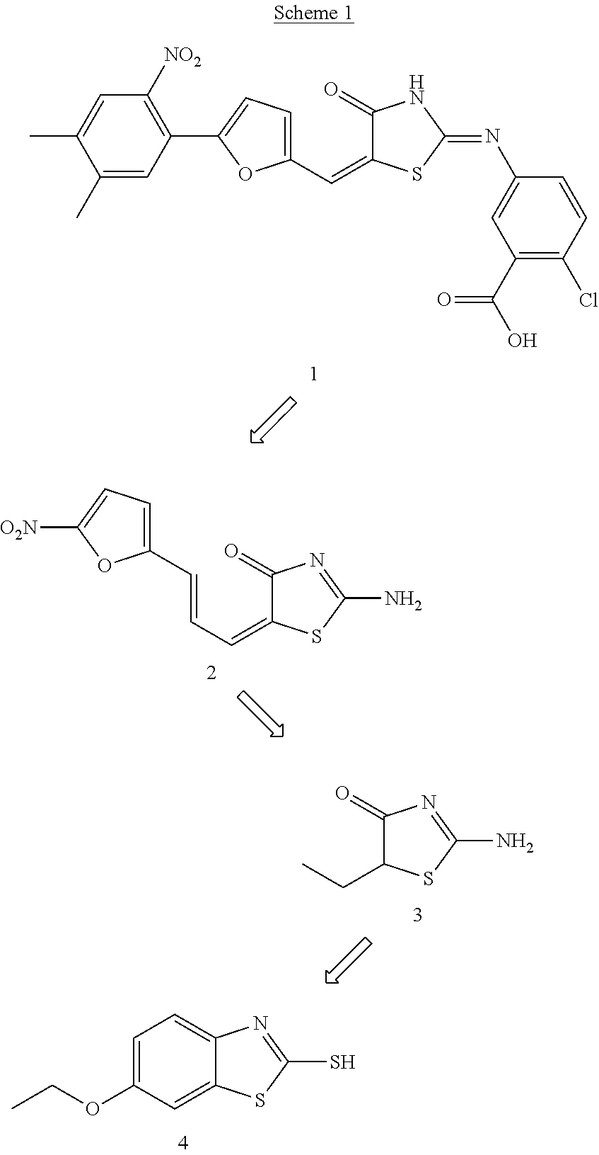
C1(C=C2C(=O)NC(=NC3=CC(C(O)=O)=C(Cl)C=C3)S2)=CC=C(C2=C([NO2])C=C(C)C(C)=C2)O1.C1(C=CC=C2C(=O)N=C(N)S2)=CC=C([O2N])O1.CCC1C(=O)N=C(N)S1.C1(OCC)=CC=C2C(=C1)SC(S)=N2
